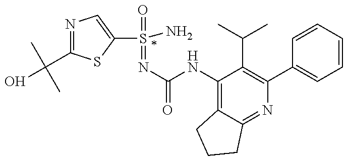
N1=C(C(O)(C)C)SC(S(N)(=O)=NC(NC2=C3C(=NC(C4=CC=CC=C4)=C2C(C)C)CCC3)=O)=C1
